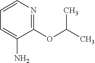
C1=CN=C(OC(C)C)C(N)=C1
